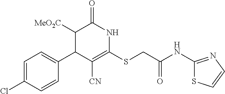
C1=C(C2C([CN])=C(SCC(=O)NC3=NC=CS3)NC(=O)C2[MeO2C])C=CC(Cl)=C1
